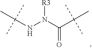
C(NN(C(C(C)(C)C)=O)[R3])(C)(C)C
